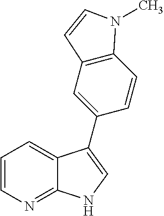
C1=CN=C2C(=C1)C(C1=CC3=C(C=C1)N(C)C=C3)=CN2
